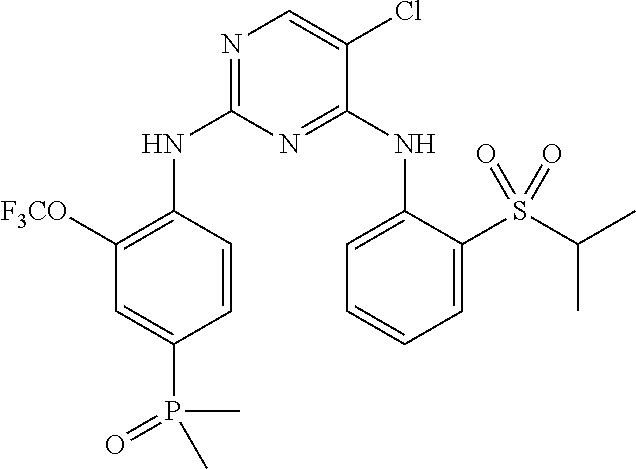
N1=C(NC2=C([F3CO])C=C(P(=O)(C)C)C=C2)N=C(NC2=CC=CC=C2S(C(C)C)(=O)=O)C(Cl)=C1
